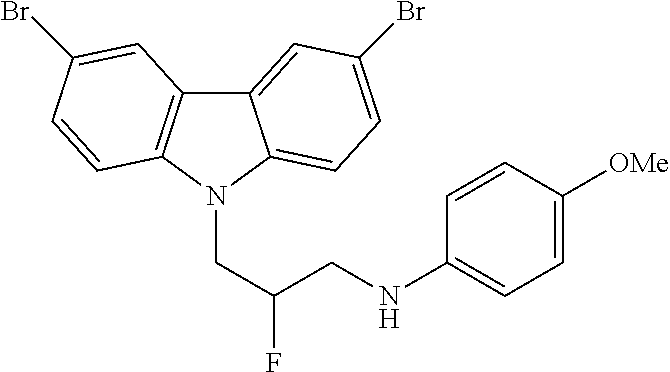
C12=CC(Br)=CC=C1N(CC(F)CNC1=CC=C([OMe])C=C1)C1=C2C=C(Br)C=C1
